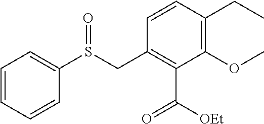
C(C)C1=C(OC)C(C([OEt])=O)=C(CS(C2=CC=CC=C2)=O)C=C1
